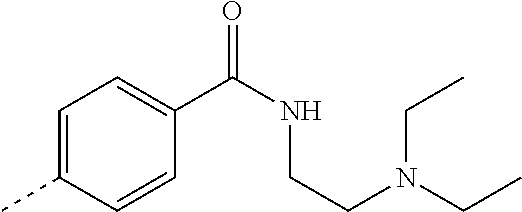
C1=C(C)C=CC(C(NCCN(CC)CC)=O)=C1
